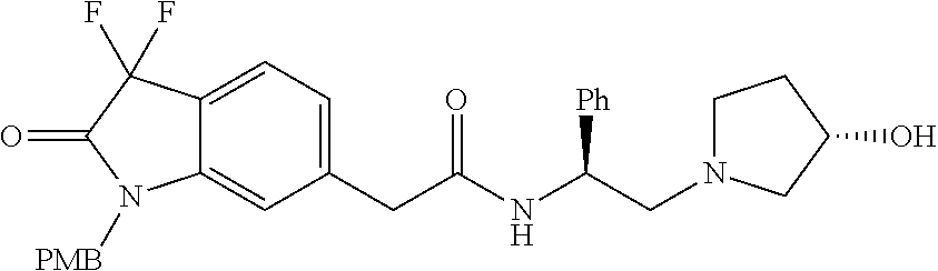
C12=CC=C(CC(NC(CN3CCC(O)C3)[Ph])=O)C=C1N([PMB])C(=O)C2(F)F
